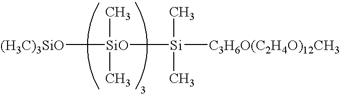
[SiO]([(H3C)3SiO])(C)(C)[Si](C)(C)[C3H6O(C2H4O)12CH3]
